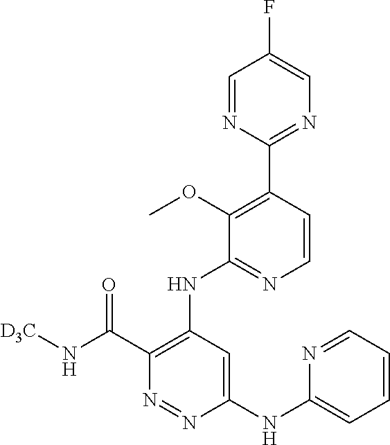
C1(C2=C(OC)C(NC3=C(C(N[D3C])=O)N=NC(NC4=CC=CC=N4)=C3)=NC=C2)=NC=C(F)C=N1
